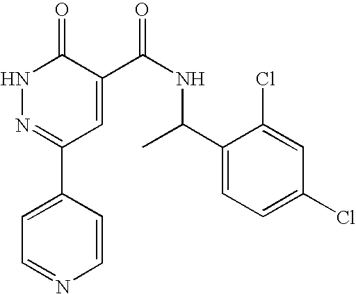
C1=CN=CC=C1C1=NNC(=O)C(C(NC(C2=CC=C(Cl)C=C2Cl)C)=O)=C1
